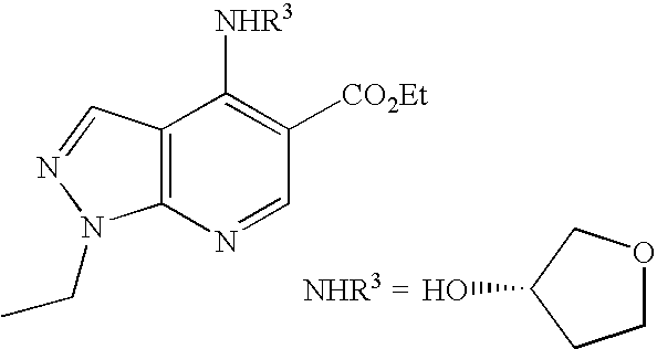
C12=C(N=CC([CO2Et])=C1[NHR3])N(CC)N=C2.C1OCC(O)C1
